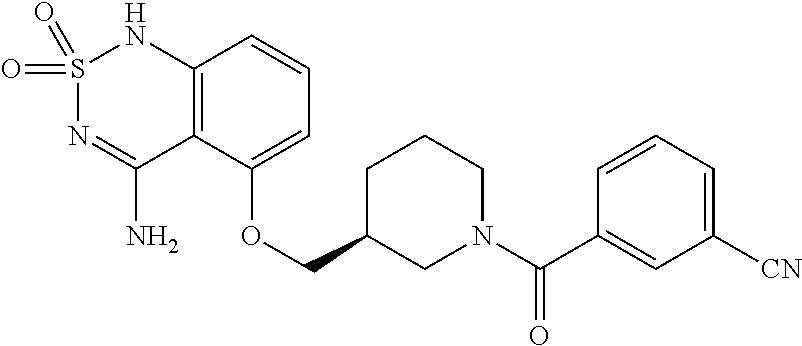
C12=C(C(OCC3CN(C(C4=CC([CN])=CC=C4)=O)CCC3)=CC=C1)C(N)=NS(=O)(=O)N2
